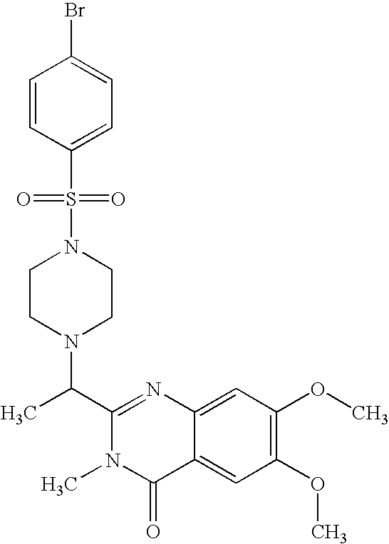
C1(C(N2CCN(S(=O)(=O)C3=CC=C(Br)C=C3)CC2)C)=NC2=CC(OC)=C(OC)C=C2C(=O)N1C
